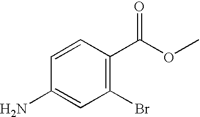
C1=CC(N)=CC(Br)=C1C(=O)OC
